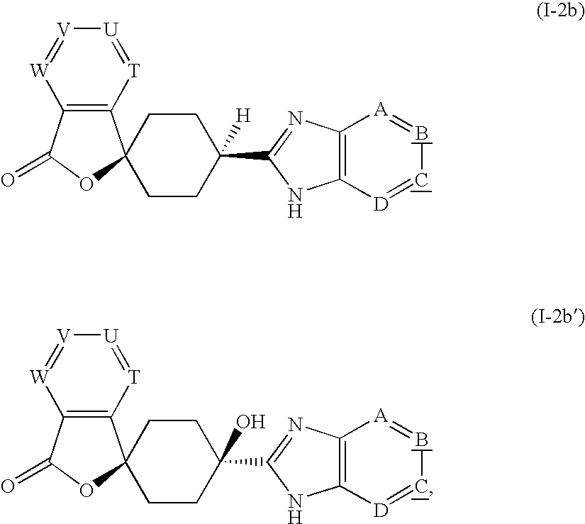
C12=C([T]=[U][V]=[W]1)C1(OC2=O)CCC(C2=NC3=C(N2)[D]=CB=[A]3)([H])CC1.C12=C([T]=[U][V]=[W]1)C1(OC2=O)CCC(C2=NC3=C(N2)[D]=CB=[A]3)(O)CC1
